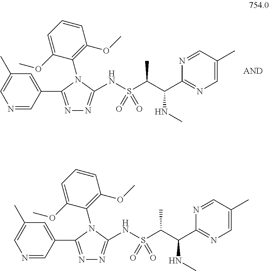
C1=C(OC)C(N2C(NS(C(C(C3=NC=C(C)C=N3)NC)C)(=O)=O)=NN=C2C2=CC(C)=CN=C2)=C(OC)C=C1.C1=C(OC)C(N2C(NS(C(C(C3=NC=C(C)C=N3)NC)C)(=O)=O)=NN=C2C2=CC(C)=CN=C2)=C(OC)C=C1
